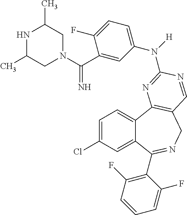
C1=C(Cl)C=C2C(=C1)C1=C(CN=C2C2=C(F)C=CC=C2F)C=NC(N(C2=CC=C(F)C(C(N3CC(C)NC(C)C3)=N)=C2)[H])=N1
